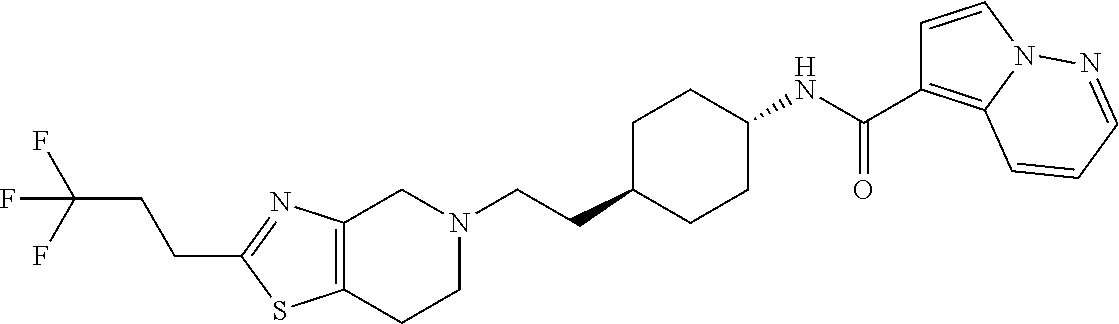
C12=C(CCN(CCC3CCC(NC(C4=C5N(C=C4)N=CC=C5)=O)CC3)C1)SC(CCC(F)(F)F)=N2
